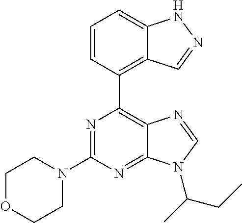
N1=C(N2CCOCC2)N=C2C(=C1C1=C3C(=CC=C1)NN=C3)N=CN2C(C)CC
